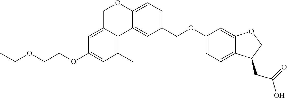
CCOCCOC1=CC(C)=C2C(=C1)COC1=CC=C(COC3=CC=C4C(=C3)OCC4CC(=O)O)C=C12
